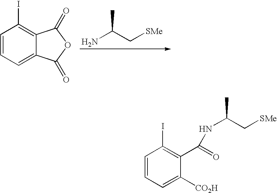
NC(C[SMe])C.C1=CC=C2C(=C1I)C(=O)OC2=O.C1=CC=C([CO2H])C(C(=O)NC(C[SMe])C)=C1I
